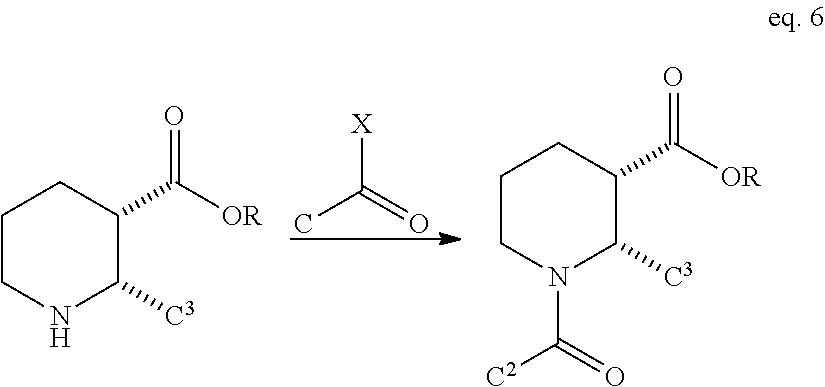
CC(=O)[X].C1CNC([C3])C(C([OR])=O)C1.C1CN(C([C2])=O)C([C3])C(C([OR])=O)C1
